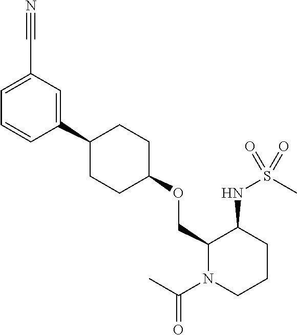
C1(COC2CCC(C3=CC(C#N)=CC=C3)CC2)N(C(C)=O)CCCC1NS(C)(=O)=O
